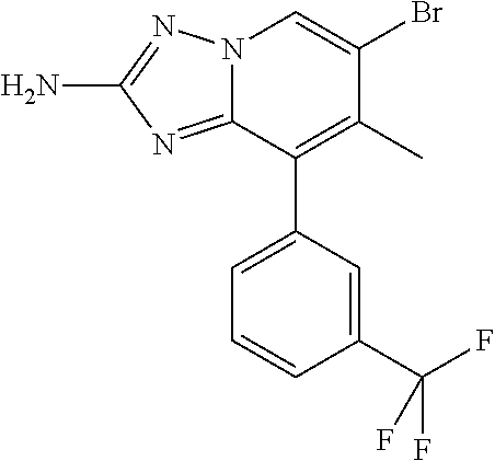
N12C(=NC(N)=N1)C(C1=CC=CC(C(F)(F)F)=C1)=C(C)C(Br)=C2
